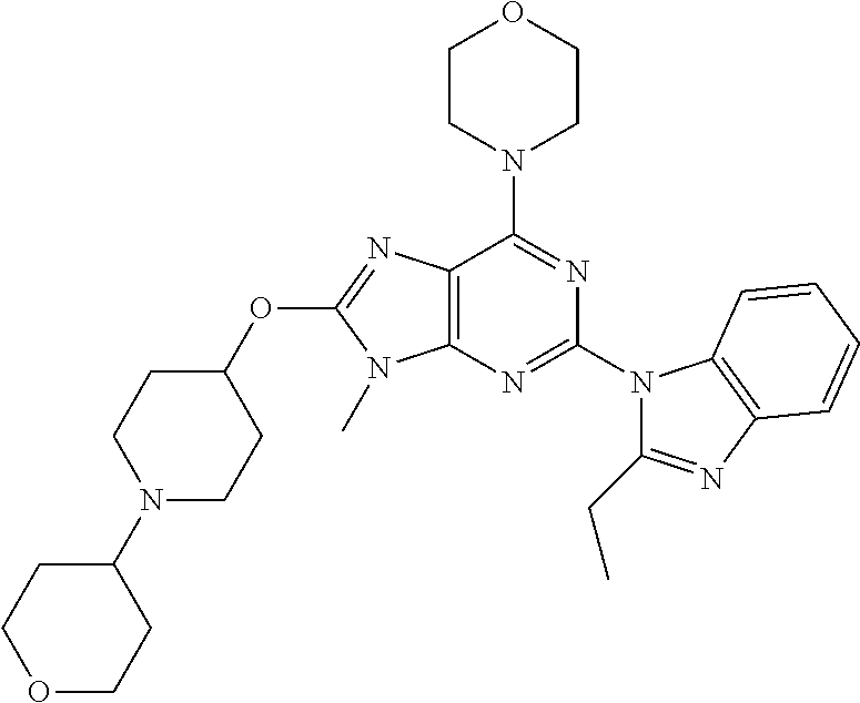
C12=C(N=C(N3C(CC)=NC4=C3C=CC=C4)N=C1N1CCOCC1)N(C)C(OC1CCN(C3CCOCC3)CC1)=N2
